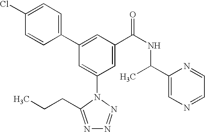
C1(C2=CC(C(NC(C3=CN=CC=N3)C)=O)=CC(N3C(CCC)=NN=N3)=C2)=CC=C(Cl)C=C1
